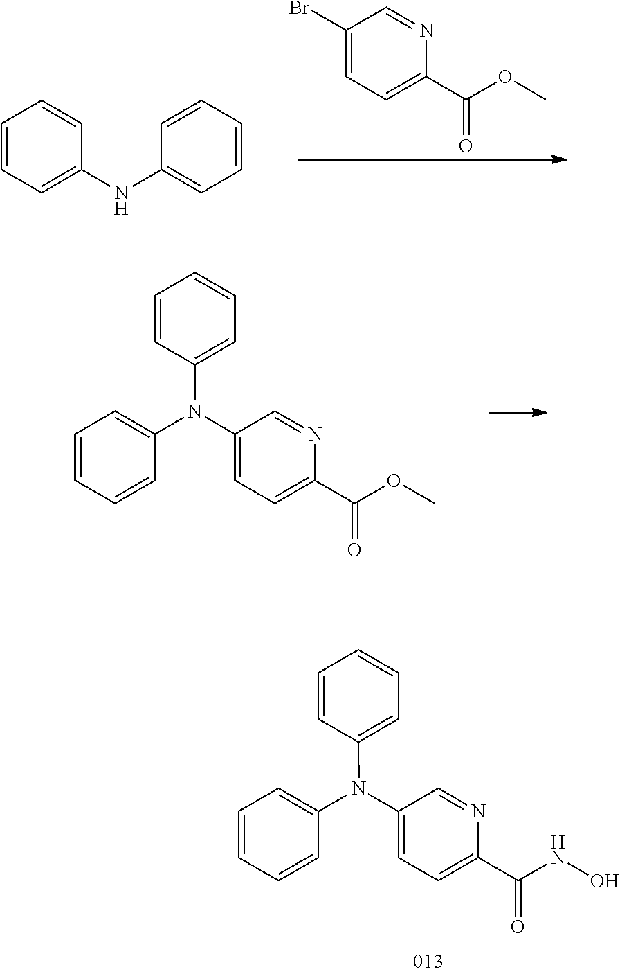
C1=CC=CC(N(C2=CC=C(C(OC)=O)N=C2)C2=CC=CC=C2)=C1.C1(Br)=CC=C(C(OC)=O)N=C1.C1=CC=C(NC2=CC=CC=C2)C=C1.C1(N(C2=CC=CC=C2)C2=CC=CC=C2)=CC=C(C(NO)=O)N=C1
